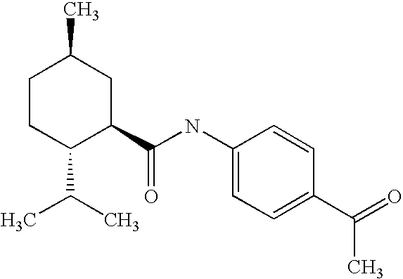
C1CC(C(C)C)C(C(NC2=CC=C(C(C)=O)C=C2)=O)CC1C
